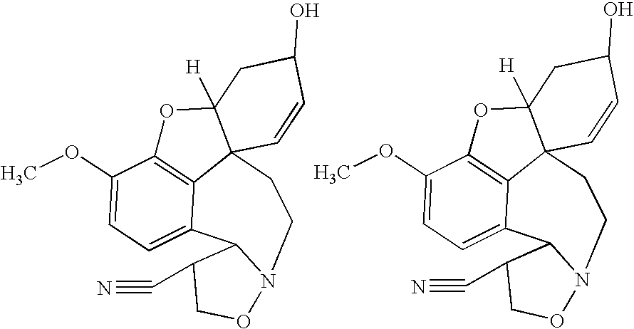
C12=C3C(OC)=CC=C1C1C(C#N)CON1CCC21C([H])(O3)CC(O)C=C1.C12=C3C(OC)=CC=C1C1C(C#N)CON1CCC21C([H])(O3)CC(O)C=C1
